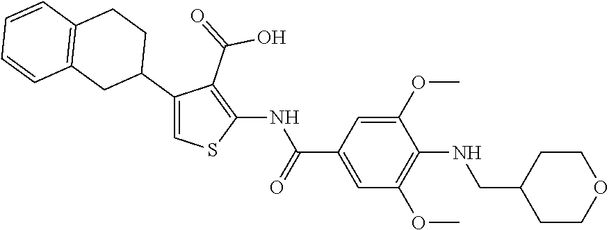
C1(C2CCC3=C(C2)C=CC=C3)=CSC(NC(C2=CC(OC)=C(NCC3CCOCC3)C(OC)=C2)=O)=C1C(=O)O
